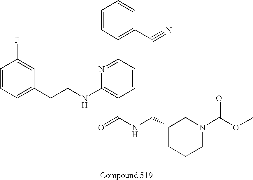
C1=CC=C(CCNC2=C(C(NCC3CCCN(C(OC)=O)C3)=O)C=CC(C3=C(C#N)C=CC=C3)=N2)C=C1F
